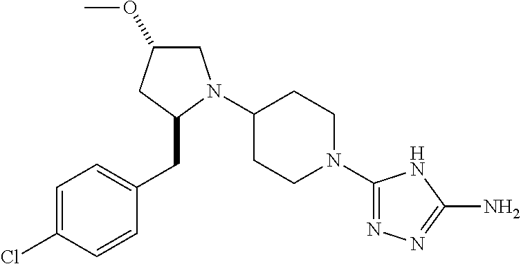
C1(N2CC(OC)CC2CC2=CC=C(Cl)C=C2)CCN(C2=NN=C(N)N2)CC1
